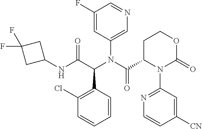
C1(F)=CC(N(C(C2N(C3=NC=CC([CN])=C3)C(=O)OCC2)=O)C(C(NC2CC(F)(F)C2)=O)C2=C(Cl)C=CC=C2)=CN=C1
